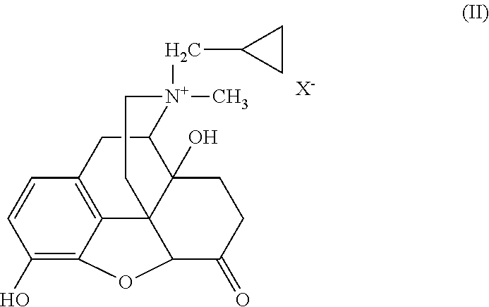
C1(O)=C2C3=C(C=C1)CC1C4(O)C3(C(C(=O)CC4)O2)CC[N+]1(C)CC1CC1.[X-]
